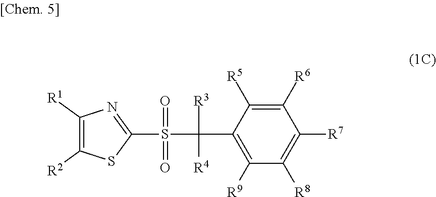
C1([R1])=C([R2])SC(S(C([R3])([R4])C2=C([R9])C([R8])=C([R7])C([R6])=C2[R5])(=O)=O)=N1
